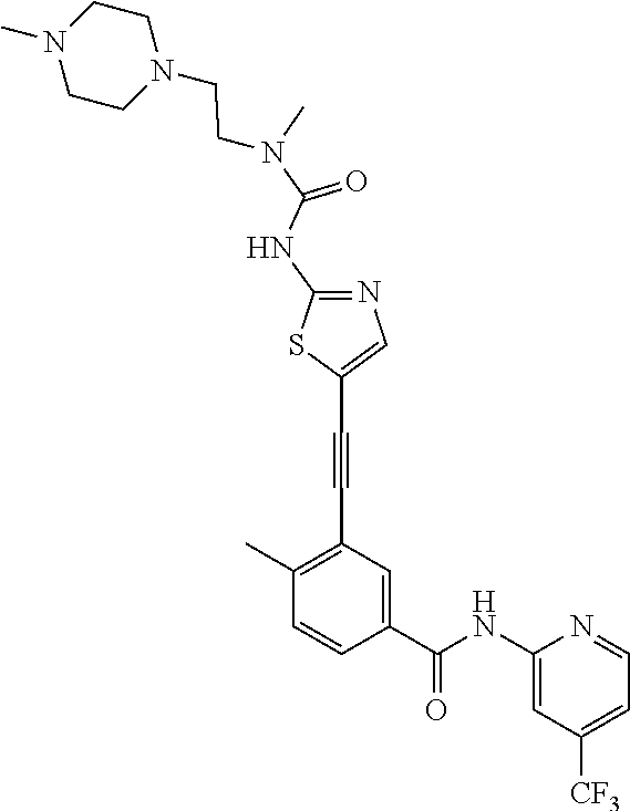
C1(C)=C(C#CC2=CN=C(NC(N(CCN3CCN(C)CC3)C)=O)S2)C=C(C(NC2=CC([CF3])=CC=N2)=O)C=C1
